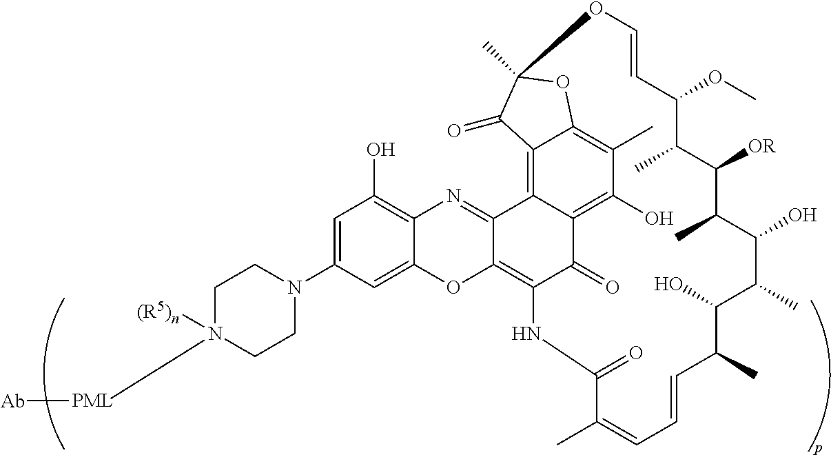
C1N([(R5)n])([PML][Ab])CCN(C2=CC(O)=C3C(=C2)OC2=C4C(=O)C5=C(O)C(C)=C6C(=C5C2=N3)C(=O)C(C)(O6)OC=CC(OC)C(C)C([OR])C(C)C(O)C(C)C(O)C(C)C=CC=C(C)C(=O)N4)C1
